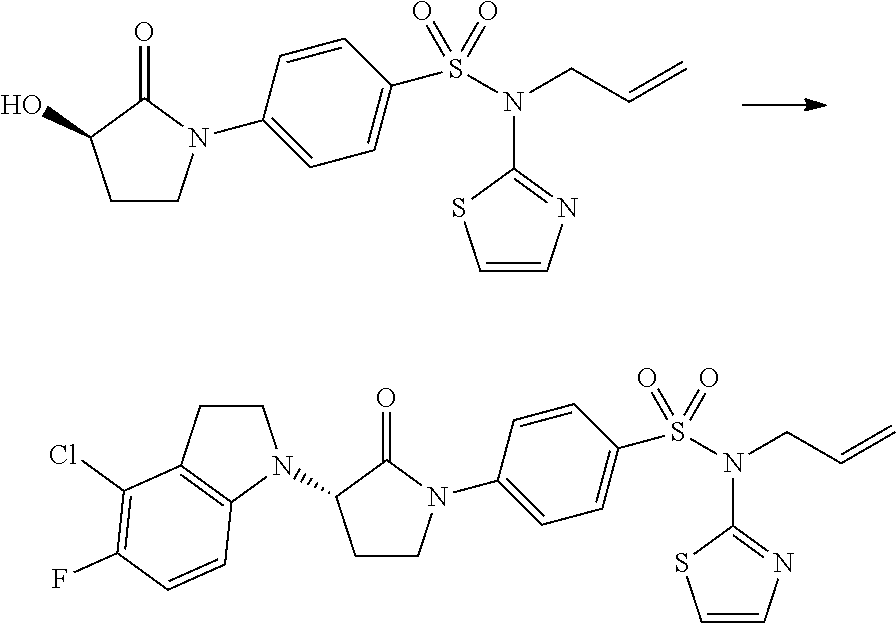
C1CN(C2=CC=C(S(N(CC=C)C3=NC=CS3)(=O)=O)C=C2)C(=O)C1O.C1CN(C2=CC=C(S(N(CC=C)C3=NC=CS3)(=O)=O)C=C2)C(=O)C1N1CCC2=C1C=CC(F)=C2Cl
